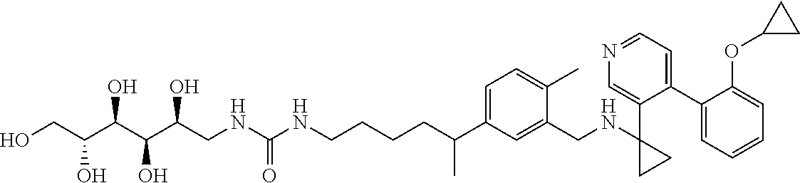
C1(C2=CC=NC=C2C2(NCC3=CC(C(CCCCNC(NCC(C(C(C(CO)O)O)O)O)=O)C)=CC=C3C)CC2)=CC=CC=C1OC1CC1
